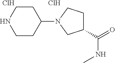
C1CC(N2CCC(C(=O)NC)C2)CCN1.Cl.Cl
